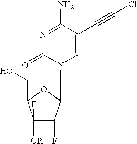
N1=C(N)C(C#CCl)=CN(C2C(F)C(F)([OR])C(CO)O2)C1=O
